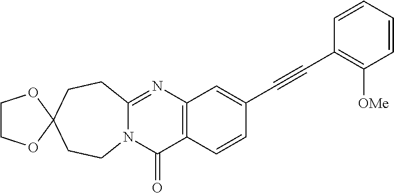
N12C(=NC3=C(C1=O)C=CC(C#CC1=C([OMe])C=CC=C1)=C3)CCC1(CC2)OCCO1
